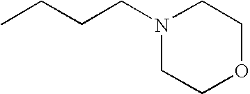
N1(CCCC)CCOCC1
